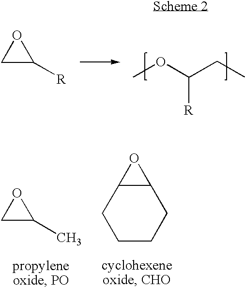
C1C([R])O1.COC(CC)[R].C1C(C)O1.C1CCC2C(C1)O2
